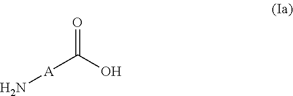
O=C(O)[A]N
